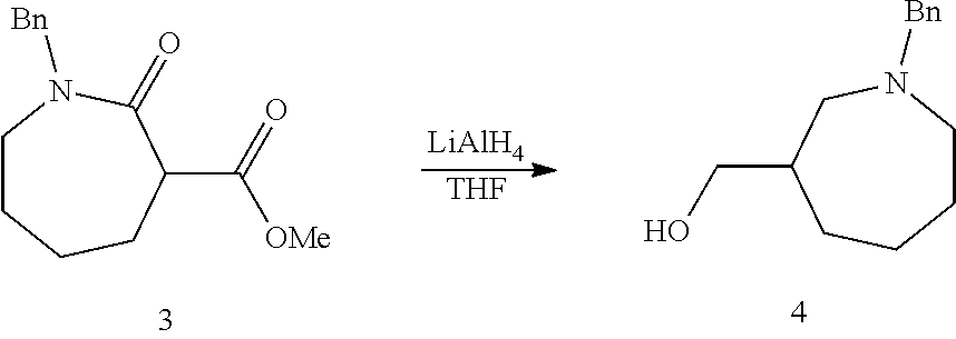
C1CCCC(C([OMe])=O)C(=O)N1[Bn].[THF].[LiAlH4].C1CCCC(CO)CN1[Bn]
